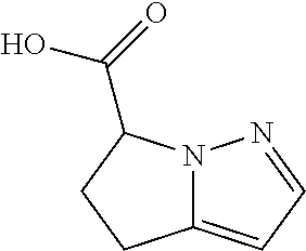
C12=CC=NN1C(C(=O)O)CC2
